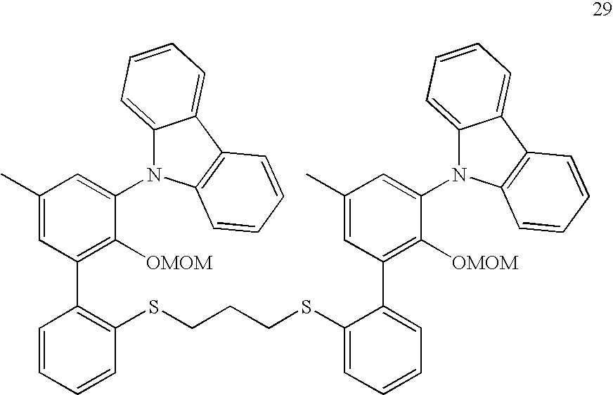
C1(C)=CC(C2=C(SCCCSC3=CC=CC=C3C3=C([OMOM])C(N4C5=CC=CC=C5C5=C4C=CC=C5)=CC(C)=C3)C=CC=C2)=C([OMOM])C(N2C3=CC=CC=C3C3=C2C=CC=C3)=C1
